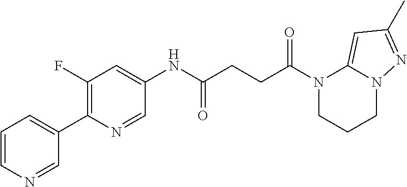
C1=CN=CC(C2=C(F)C=C(NC(CCC(N3CCCN4C3=CC(C)=N4)=O)=O)C=N2)=C1
